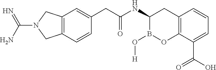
C(C1=CC2=C(C=C1)CN(C(N)=N)C2)C(NC1CC2=C(OB1O[H])C(C(O)=O)=CC=C2)=O
